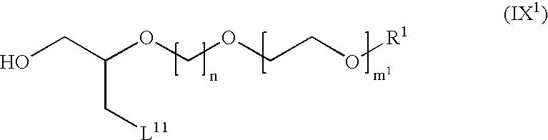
OCC(OCOCCO[R1])C[L11]
